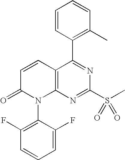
C12=C(N=C(S(C)(=O)=O)N=C1C1=C(C)C=CC=C1)N(C1=C(F)C=CC=C1F)C(=O)C=C2
